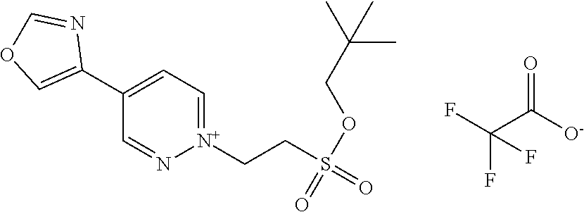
C1(C2=COC=N2)=CC=[N+](CCS(OCC(C)(C)C)(=O)=O)N=C1.C(F)(F)(F)C([O-])=O
